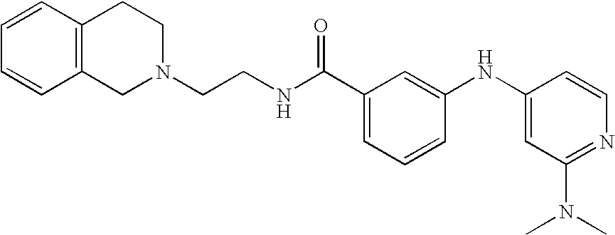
C1=CC2=C(C=C1)CCN(CCNC(C1=CC=CC(NC3=CC(N(C)C)=NC=C3)=C1)=O)C2
